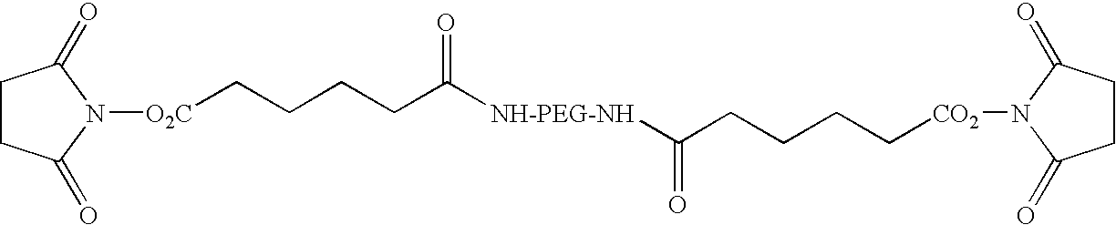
[O2C](CCCCC([NH-PEG-NH]C(CCCC[CO2]N1C(=O)CCC1=O)=O)=O)N1C(=O)CCC1=O
